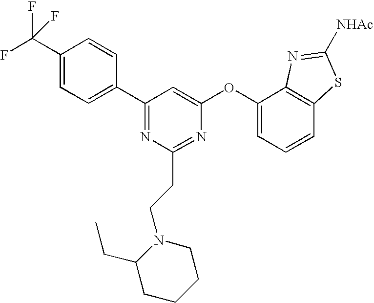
C1(C(F)(F)F)=CC=C(C2=NC(CCN3C(CC)CCCC3)=NC(OC3=CC=CC4=C3N=C([NHAc])S4)=C2)C=C1
